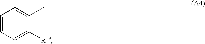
C1=CC=C([R19])C(C)=C1
